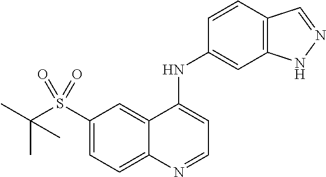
C1(S(C(C)(C)C)(=O)=O)=CC=C2C(=C1)C(NC1=CC3=C(C=C1)C=NN3)=CC=N2
